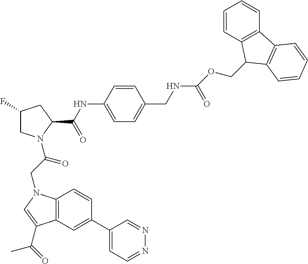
C1(F)CN(C(CN2C3=C(C=C(C4=CC=NN=C4)C=C3)C(C(C)=O)=C2)=O)C(C(NC2=CC=C(CNC(=O)OCC3C4=C(C=CC=C4)C4=C3C=CC=C4)C=C2)=O)C1
